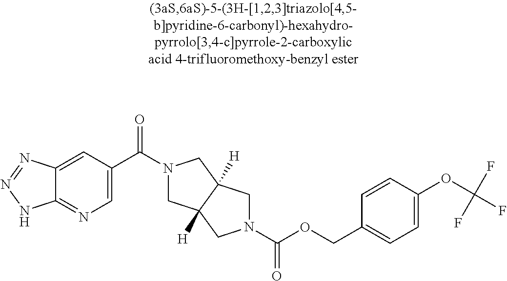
C12=NC=C(C(N3CC4([H])C([H])(C3)CN(C(OCC3=CC=C(OC(F)(F)F)C=C3)=O)C4)=O)C=C1N=NN2
